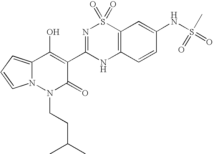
C12=CC=CN1N(CCC(C)C)C(=O)C(C1=NS(=O)(=O)C3=C(N1)C=CC(NS(=O)(C)=O)=C3)=C2O
